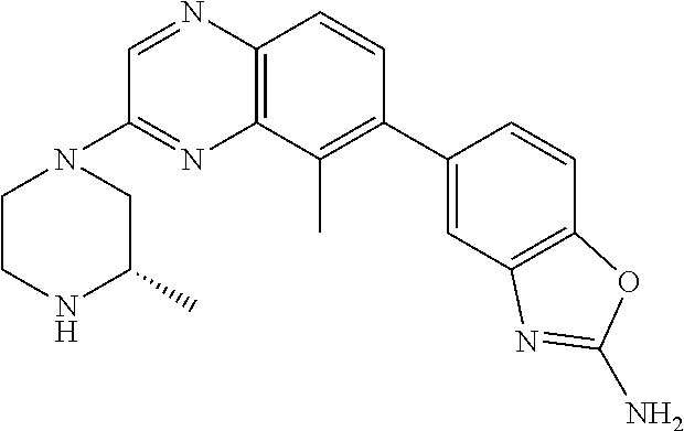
C12=C(C(C)=C(C3=CC4=C(C=C3)OC(N)=N4)C=C1)N=C(N1CCNC(C)C1)C=N2
